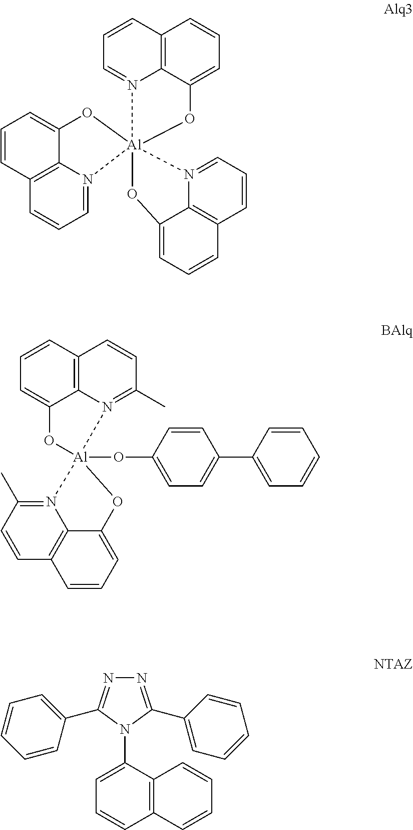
C1=N2C3=C(C=C1)C=CC=C3O[Al]213(N2=CC=CC4=C2C(=CC=C4)O1)OC1=CC=CC2=C1N3=CC=C2.C12=C3C=CC=C1O[Al]1(OC4=CC=C(C5=CC=CC=C5)C=C4)(N2=C(C)C=C3)N2=C(C)C=CC3=C2C(=CC=C3)O1.N1=C(C2=CC=CC=C2)N(C2=CC=CC3=C2C=CC=C3)C(C2=CC=CC=C2)=N1
